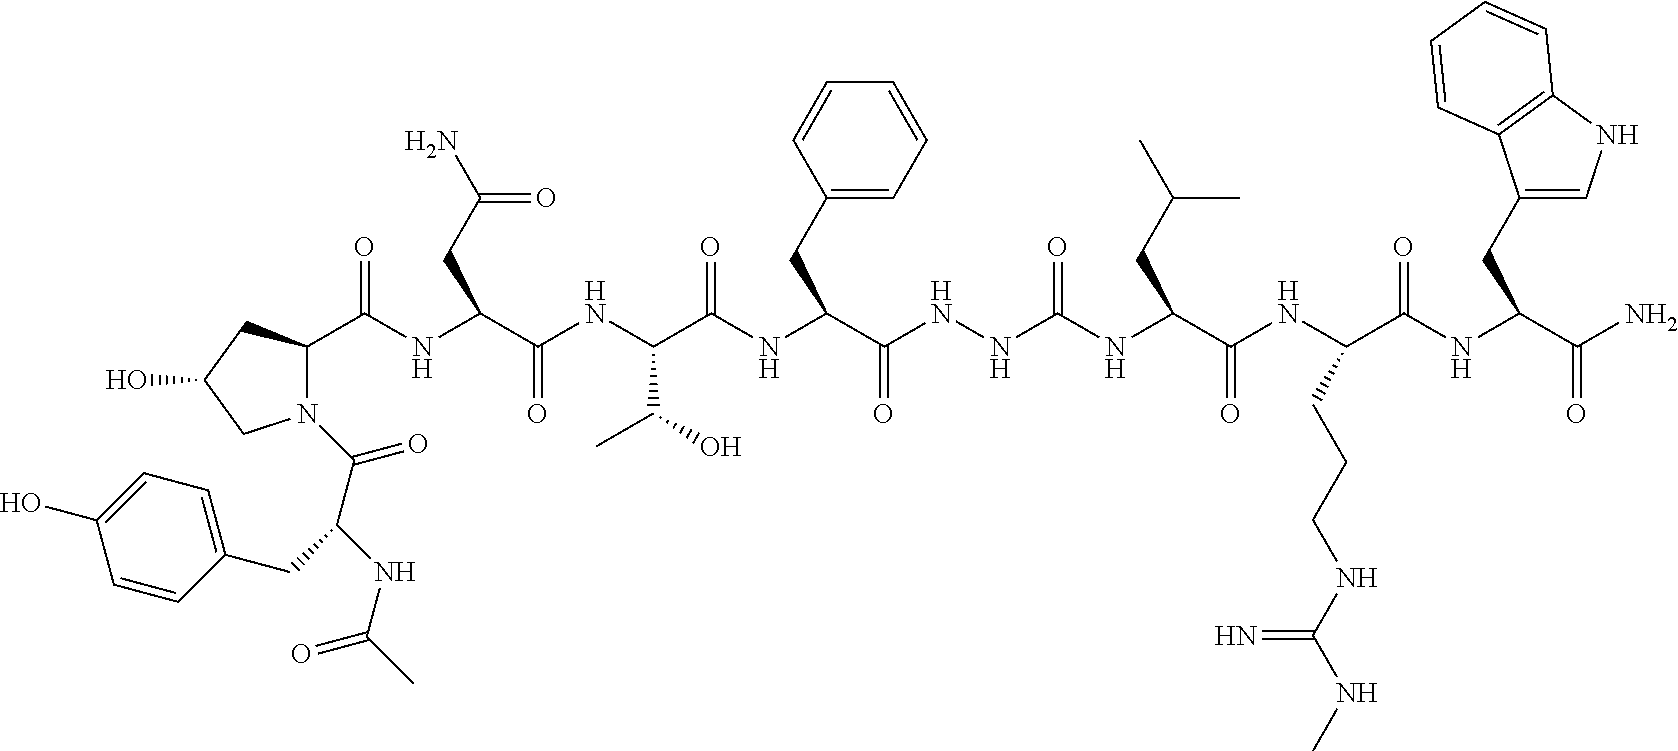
C1=CC(CC(C(=O)N2C(C(NC(C(NC(C(NC(C(NNC(NC(C(NC(C(NC(C(N)=O)CC3=CNC4=C3C=CC=C4)=O)CCCNC(NC)=N)=O)CC(C)C)=O)=O)CC3=CC=CC=C3)=O)C(C)O)=O)CC(N)=O)=O)CC(O)C2)NC(C)=O)=CC=C1O
